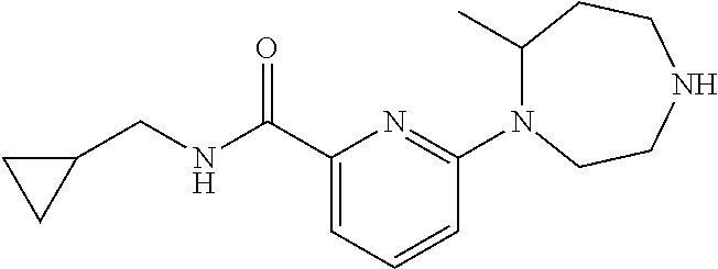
C1(C(NCC2CC2)=O)=CC=CC(N2C(C)CCNCC2)=N1
